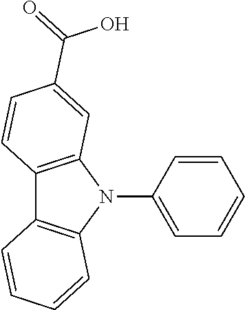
C12=C(N(C3=CC=CC=C3)C3=C1C=CC=C3)C=C(C(=O)O)C=C2
